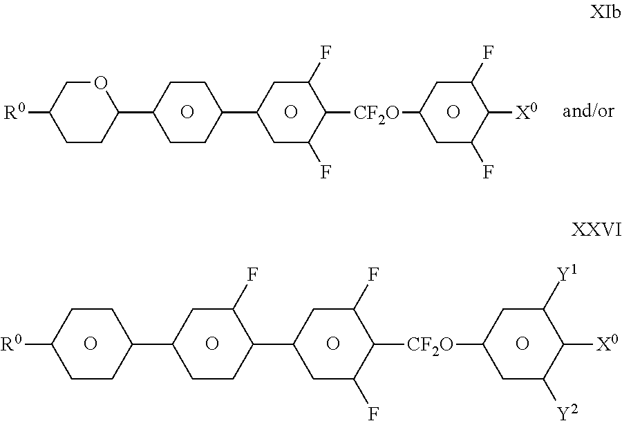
O.O.C1CC(C2CC(F)C([CF2O]C3CC(F)C([X0])C(F)C3)C(F)C2)CCC1C1OCC([R0])CC1.O.O.O.O.C1CC(C2CC(F)C([CF2O]C3CC([Y2])C([X0])C([Y1])C3)C(F)C2)C(F)CC1C1CCC([R0])CC1.O
